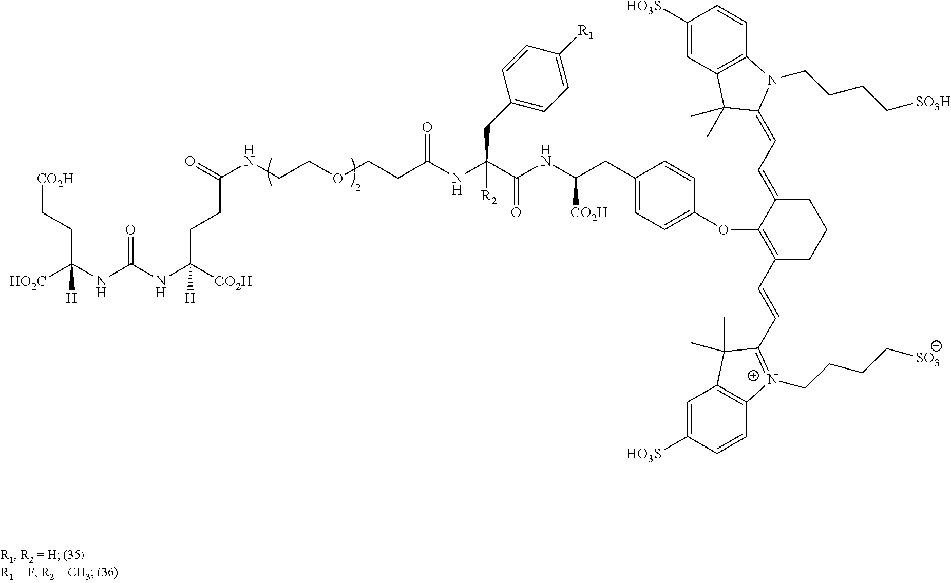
[CO2H]CCC(NC(NC([CO2H])(CCC(NCCOCCC(NC(C(NC(CC1=CC=C(OC2=C(C=CC3=N(CCCC[SO3])C4=C(C=C([HO3S])C=C4)C3(C)C)CCCC2=CC=C2C(C)(C)C3=C(C=CC([HO3S])=C3)N2CCCC[SO3H])C=C1)[CO2H])=O)(CC1=CC=C([R1])C=C1)[R2])=O)=O)[H])=O)([HO2C])[H]
